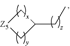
C1C(CC)C[Z5]1
